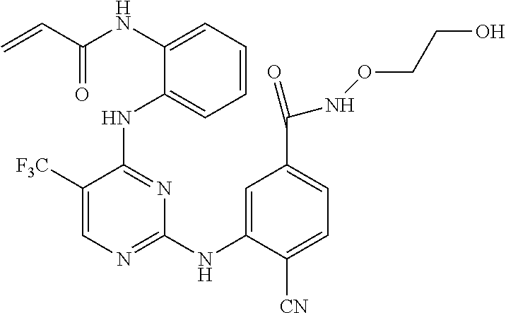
N(C1=CC=CC=C1NC1=NC(NC2=CC(C(NOCCO)=O)=CC=C2[CN])=NC=C1[F3C])C(C=C)=O
